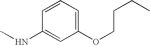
N(C1=CC(OCCCC)=CC=C1)C
